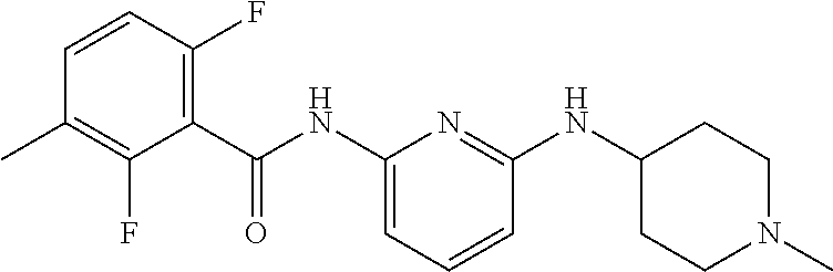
C1(NC(C2=C(F)C=CC(C)=C2F)=O)=CC=CC(NC2CCN(C)CC2)=N1
